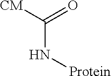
C(N[Protein])([CM])=O
